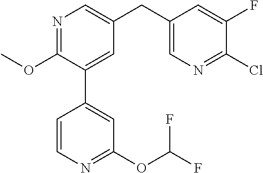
N1=C(OC)C(C2=CC(OC(F)F)=NC=C2)=CC(CC2=CN=C(Cl)C(F)=C2)=C1
